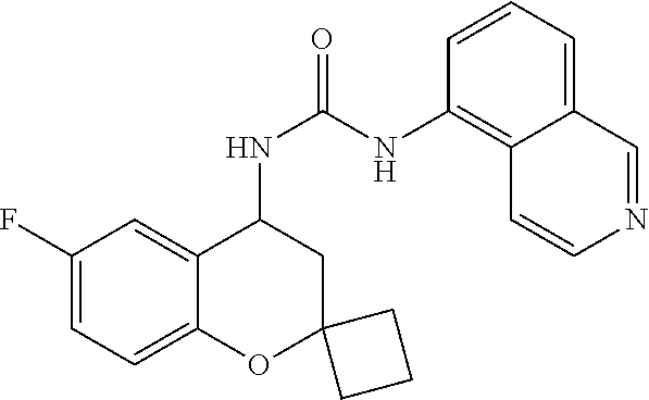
C1(F)=CC=C2C(=C1)C(NC(=O)NC1=C3C(=CC=C1)C=NC=C3)CC1(O2)CCC1
